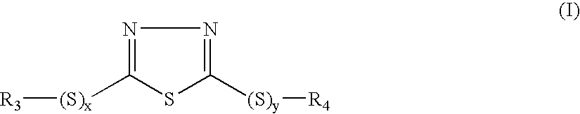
N1=C([(S)x][R3])SC([(S)y][R4])=N1
